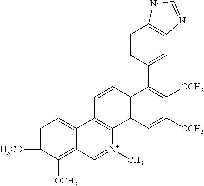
C1=C([H3CO])C([OCH3])=C2C(=C1)C1=C([N+](C)=C2)C2=C(C=C1)C(C1=CC3=C(C=C1)NC=N3)=C([OCH3])C([OCH3])=C2
